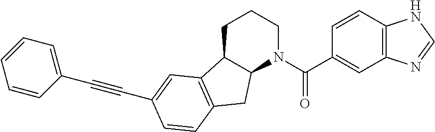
C1C2C(N(C(C3=CC4=C(C=C3)NC=N4)=O)CC1)CC1=C2C=C(C#CC2=CC=CC=C2)C=C1
